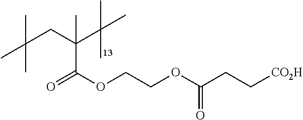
C(CC(C(C)(C)C)(C(OCCOC(CC[CO2H])=O)=O)C)(C)(C)C
